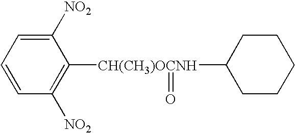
C1=CC=C([NO2])C([CH(CH3)OCNH](=O)C2CCCCC2)=C1[NO2]
